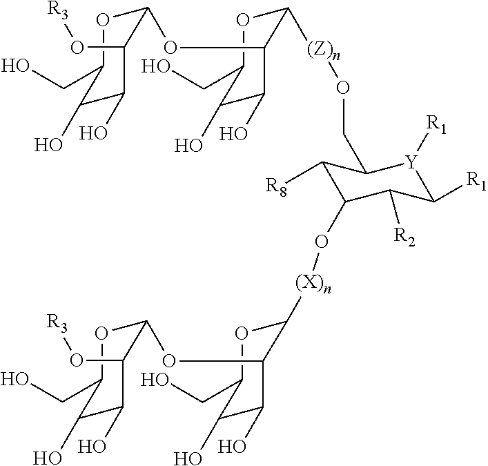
C1(OC2C([(Z)n]OCC3C([R8])C(O[(X)n]C4OC(CO)C(O)C(O)C4OC4OC(CO)C(O)C(O)C4O[R3])C([R2])C([R1])[Y]3[R1])OC(CO)C(O)C2O)OC(CO)C(O)C(O)C1O[R3]
